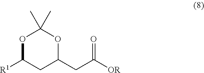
[R1]C1CC(CC([OR])=O)OC(C)(C)O1
